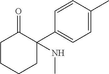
C1CCCC(C2=CC=C(C)C=C2)(NC)C1=O
